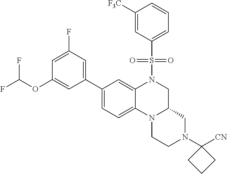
FC(OC1=CC(C2=CC=C3C(=C2)N(S(=O)(=O)C2=CC=CC([F3C])=C2)CC2N3CCN(C3([CN])CCC3)C2)=CC(F)=C1)F
